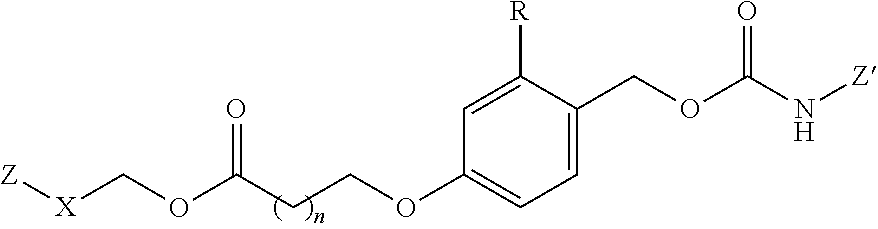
C1=C([R])C(COC(N[Z])=O)=CC=C1OCCC(OC[X][Z])=O
